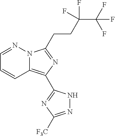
C12=C(C3=NC([F3C])=NN3)N=C(CCC(C(F)(F)F)(F)F)N1N=CC=C2
